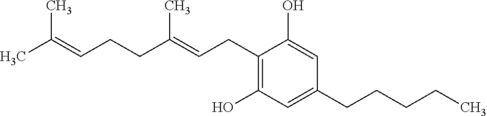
C(=CCC1=C(O)C=C(CCCCC)C=C1O)(CCC=C(C)C)C
